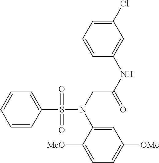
C1=CC(S(N(CC(NC2=CC(Cl)=CC=C2)=O)C2=CC([OMe])=CC=C2[MeO])(=O)=O)=CC=C1
